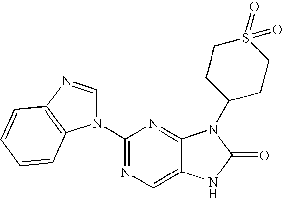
C12=CN=C(N3C=NC4=C3C=CC=C4)N=C1N(C1CCS(=O)(=O)CC1)C(=O)N2
